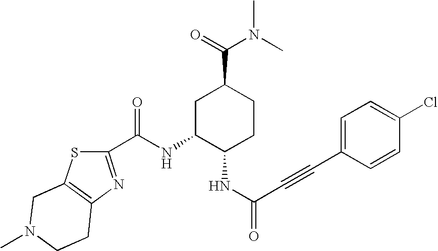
C(NC1C(NC(C#CC2=CC=C(Cl)C=C2)=O)CCC(C(=O)N(C)C)C1)(=O)C1=NC2=C(S1)CN(C)CC2
